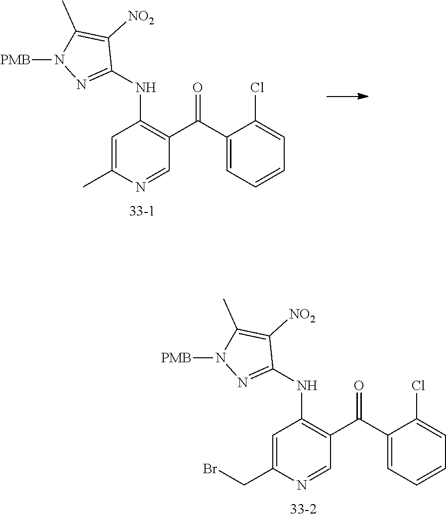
C1(C(C2=C(NC3=NN([PMB])C(C)=C3[NO2])C=C(C)N=C2)=O)=CC=CC=C1Cl.C1(C(C2=C(NC3=NN([PMB])C(C)=C3[NO2])C=C(CBr)N=C2)=O)=CC=CC=C1Cl
